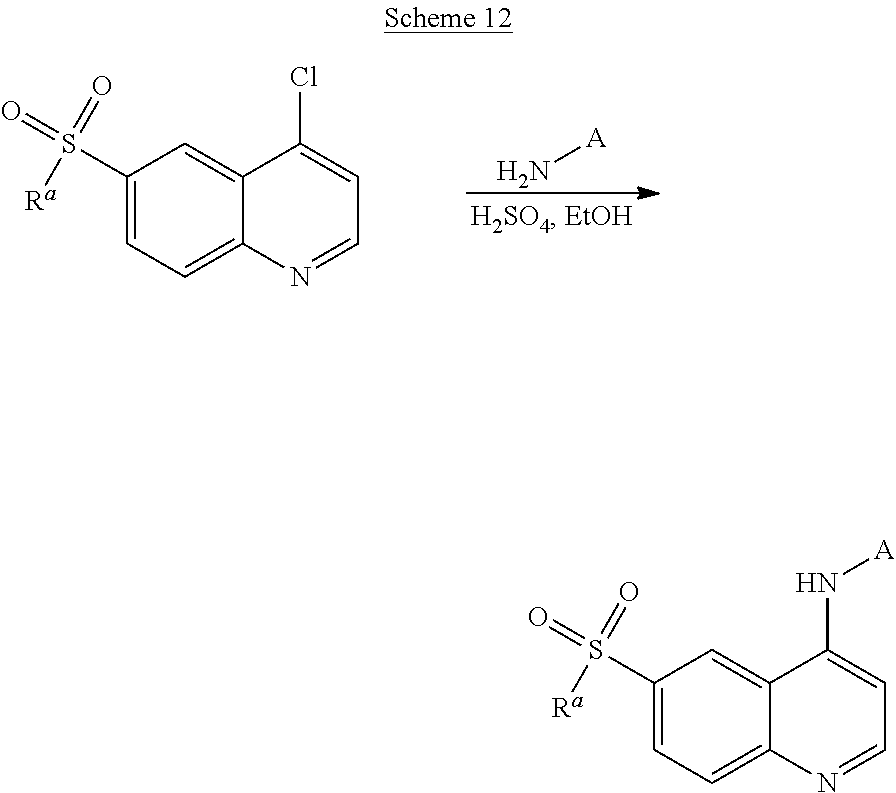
C1(S([Ra])(=O)=O)=CC=C2C(=C1)C(Cl)=CC=N2.N[A].C1(S([Ra])(=O)=O)=CC=C2C(=C1)C(N[A])=CC=N2
